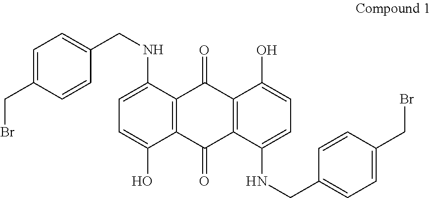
C1=C(CBr)C=CC(CNC2=CC=C(O)C3=C2C(=O)C2=C(C3=O)C(NCC3=CC=C(CBr)C=C3)=CC=C2O)=C1
